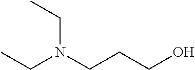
CCN(CCCO)CC
